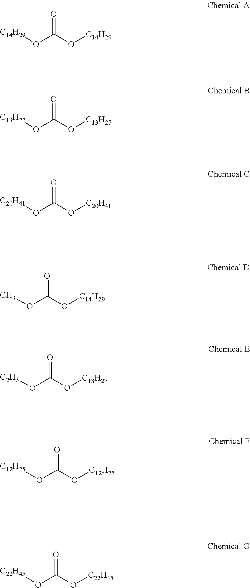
[C14H29]OC(O[C14H29])=O.[C13H27]OC(O[C13H27])=O.[C20H41]OC(O[C20H41])=O.COC(O[C14H29])=O.[C2H5]OC(O[C13H27])=O.[C12H25]OC(O[C12H25])=O.[C22H45]OC(O[C22H45])=O
